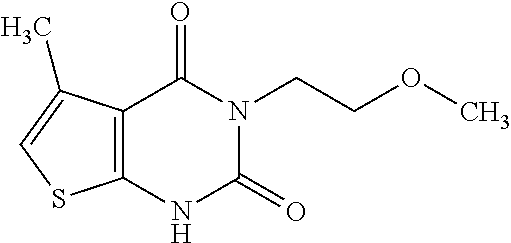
C12=C(NC(=O)N(CCOC)C1=O)SC=C2C
